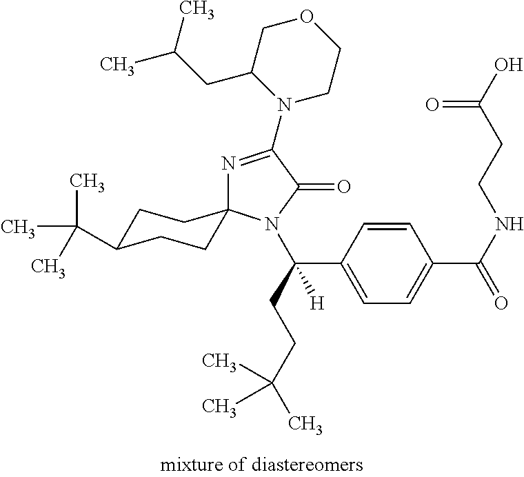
C1C(C(C)(C)C)CCC2(C1)N=C(N1CCOCC1CC(C)C)C(=O)N2C(C1=CC=C(C(NCCC(=O)O)=O)C=C1)(CCC(C)(C)C)[H]
